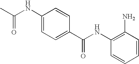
CC(NC1=CC=C(C(NC2=C(N)C=CC=C2)=O)C=C1)=O
